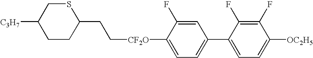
C([CF2O]C1=CC=C(C2=CC=C([OC2H5])C(F)=C2F)C=C1F)CC1SCC([C3H7])CC1
